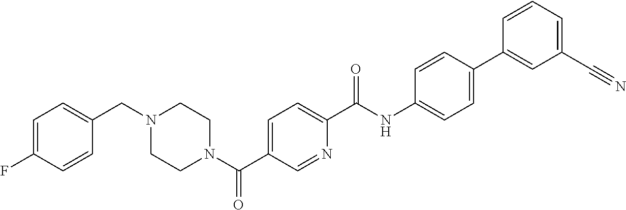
C1=C(F)C=CC(CN2CCN(C(C3=CC=C(C(NC4=CC=C(C5=CC(C#N)=CC=C5)C=C4)=O)N=C3)=O)CC2)=C1
